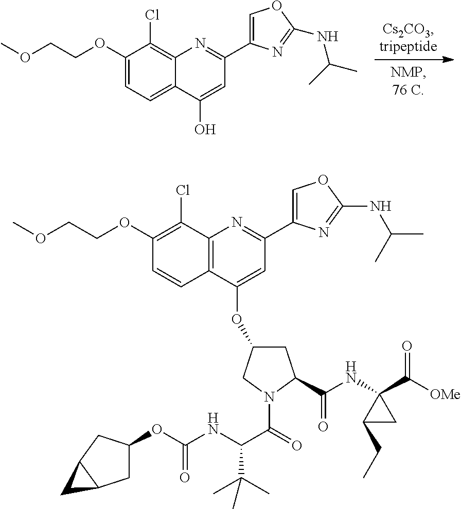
C1(OCCOC)=CC=C2C(=C1Cl)N=C(C1=COC(NC(C)C)=N1)C=C2O.C1(OCCOC)=C(Cl)C2=C(C=C1)C(OC1CC(C(=O)NC3(C([OMe])=O)C(CC)C3)N(C(=O)C(NC(OC3CC4C(C3)C4)=O)C(C)(C)C)C1)=CC(C1=COC(NC(C)C)=N1)=N2
